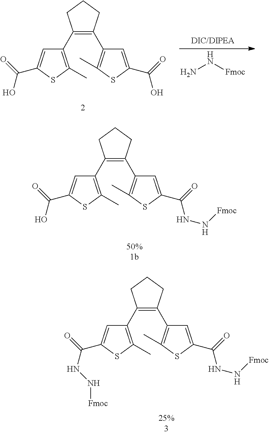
NN[Fmoc].C1(C2=C(C)SC(C(=O)O)=C2)=C(C2=C(C)SC(C(=O)O)=C2)CCC1.C1(C2=C(C)SC(C(=O)NN[Fmoc])=C2)=C(C2=C(C)SC(C(=O)NN[Fmoc])=C2)CCC1.C1(C2=C(C)SC(C(=O)O)=C2)=C(C2=C(C)SC(C(=O)NN[Fmoc])=C2)CCC1
